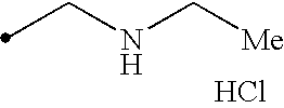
N(C[Me])CC.Cl
